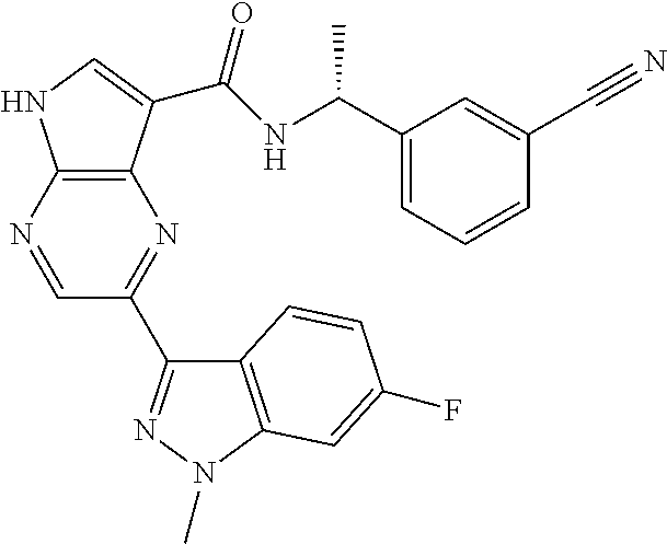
C12=C(C(C(NC(C3=CC=CC(C#N)=C3)C)=O)=CN1)N=C(C1=NN(C)C3=C1C=CC(F)=C3)C=N2
